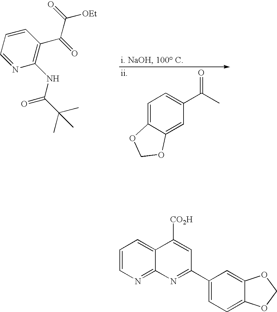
C1=NC(NC(=O)C(C)(C)C)=C(C(=O)C(=O)[OEt])C=C1.C1=C2C(=CC(C(=O)C)=C1)OCO2.C1=CN=C2C(=C1)C([CO2H])=CC(C1=CC=C3C(=C1)OCO3)=N2
